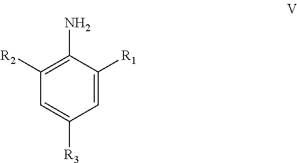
C1=C([R1])C(N)=C([R2])C=C1[R3]
